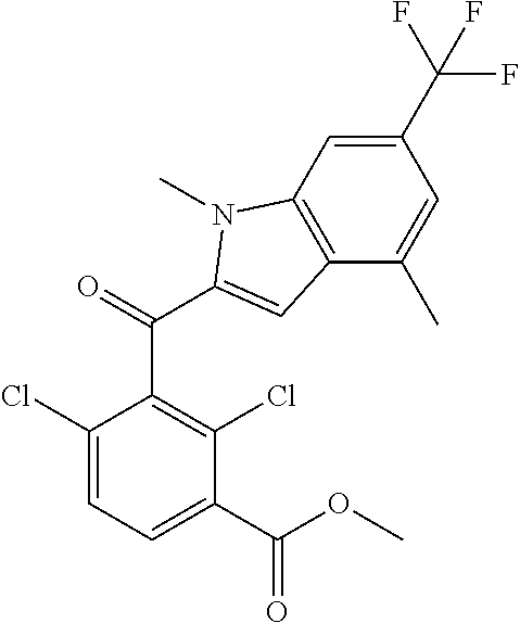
N1(C)C(C(C2=C(Cl)C(C(OC)=O)=CC=C2Cl)=O)=CC2=C1C=C(C(F)(F)F)C=C2C
